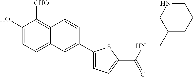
C1(O)=CC=C2C(=C1[CHO])C=CC(C1=CC=C(C(NCC3CCCNC3)=O)S1)=C2
